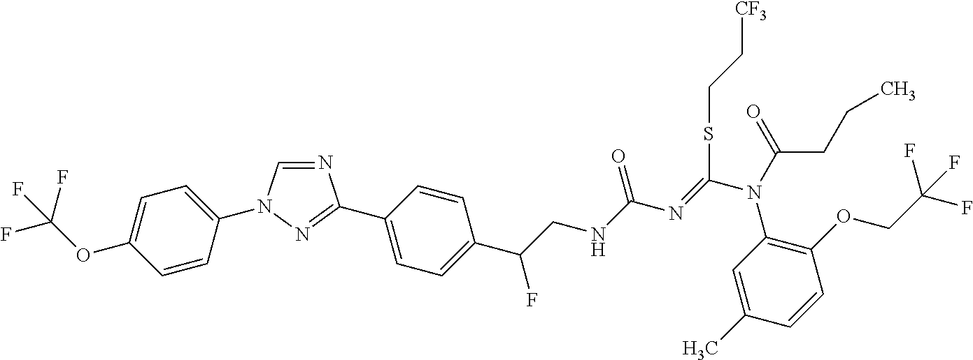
N1=CN(C2=CC=C(OC(F)(F)F)C=C2)N=C1C1=CC=C(C(CNC(N=C(N(C2=C(OCC(F)(F)F)C=CC(C)=C2)C(=O)CCC)SCC[CF3])=O)F)C=C1
